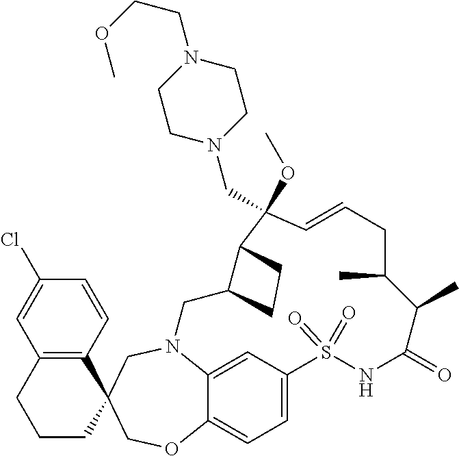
N12C3=CC(=CC=C3OCC3(C4=C(C=C(Cl)C=C4)CCC3)C1)S(=O)(=O)NC(=O)C(C)C(C)CC=CC(OC)(CN1CCN(CCOC)CC1)C1C(C2)CC1
